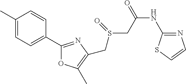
O1C(C2=CC=C(C)C=C2)=NC(CS(=O)CC(NC2=NC=CS2)=O)=C1C
